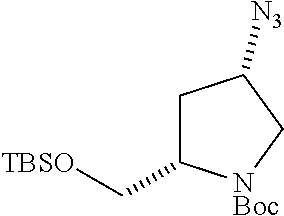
C1C(C[TBSO])[NBoc]CC1[N3]
